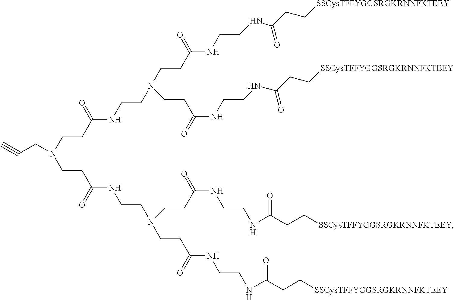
C(CN(CCC(NCCN(CCC(NCCNC(CC[SSCysTFFYGGSRGKRNNFKTEEY])=O)=O)CCC(NCCNC(CC[SSCysTFFYGGSRGKRNNFKTEEY])=O)=O)=O)CC#C)C(NCCN(CCC(NCCNC(CC[SSCysTFFYGGSRGKRNNFKTEEY])=O)=O)CCC(NCCNC(CC[SSCysTFFYGGSRGKRNNFKTEEY])=O)=O)=O
